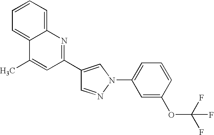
C1=NN(C2=CC=CC(OC(F)(F)F)=C2)C=C1C1=NC2=CC=CC=C2C(C)=C1
